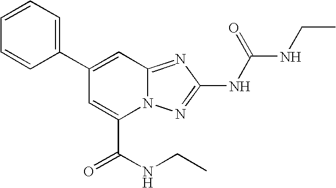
C1(C2=CC3=NC(NC(=O)NCC)=NN3C(C(NCC)=O)=C2)=CC=CC=C1
